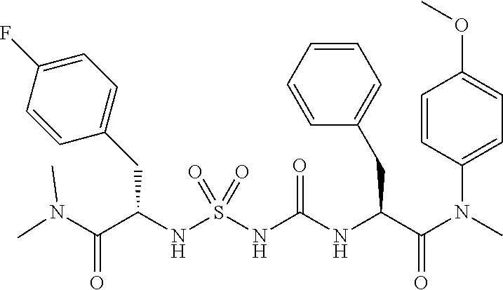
C(C(NS(NC(NC(C(N(C)C1=CC=C(OC)C=C1)=O)CC1=CC=CC=C1)=O)(=O)=O)CC1=CC=C(F)C=C1)(N(C)C)=O
